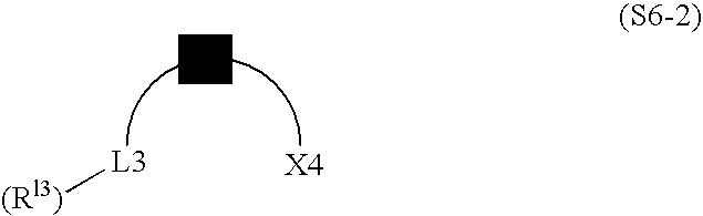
[(Rl3)][L3]
